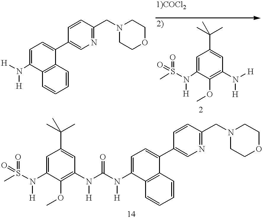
C1=C(N([H])[H])C2=C(C(C3=CN=C(CN4CCOCC4)C=C3)=C1)C=CC=C2.C1=C(N(S(C)(=O)=O)[H])C(OC)=C(N([H])[H])C=C1C(C)(C)C.C1=C(N([H])S(C)(=O)=O)C(OC)=C(N(C(N(C2=CC=C(C3=CN=C(CN4CCOCC4)C=C3)C3=C2C=CC=C3)[H])=O)[H])C=C1C(C)(C)C
